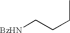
[BzHN]CCCC
